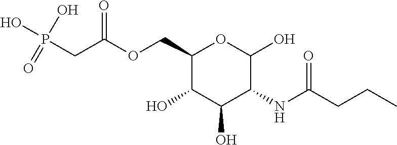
O(CC1C(O)C(O)C(NC(CCC)=O)C(O)O1)C(=O)CP(O)(O)=O
